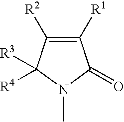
C1([R1])=C([R2])C([R4])([R3])N(C)C1=O
